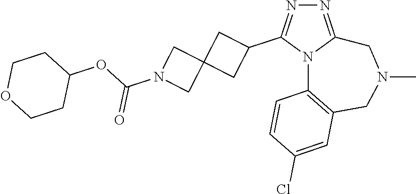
N1=C2N(C(C3CC4(C3)CN(C(OC3CCOCC3)=O)C4)=N1)C1=C(CN(C)C2)C=C(Cl)C=C1
